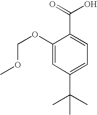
C1(OCOC)=CC(C(C)(C)C)=CC=C1C(=O)O
